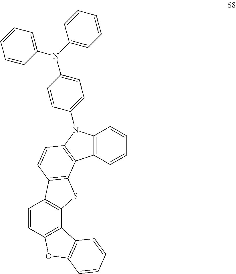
C12=C(C=CC=C1)N(C1=CC=C(N(C3=CC=CC=C3)C3=CC=CC=C3)C=C1)C1=C2C2=C(C=C1)C1=C(S2)C2=C(C=C1)OC1=C2C=CC=C1
